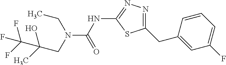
N(C1=NN=C(CC2=CC(F)=CC=C2)S1)C(N(CC(C)(O)C(F)(F)F)CC)=O
